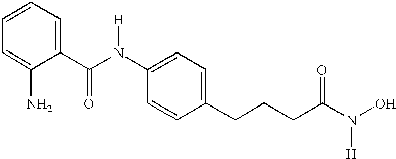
C1=CC=C(N)C(C(N(C2=CC=C(CCCC(=O)N([H])O)C=C2)[H])=O)=C1
